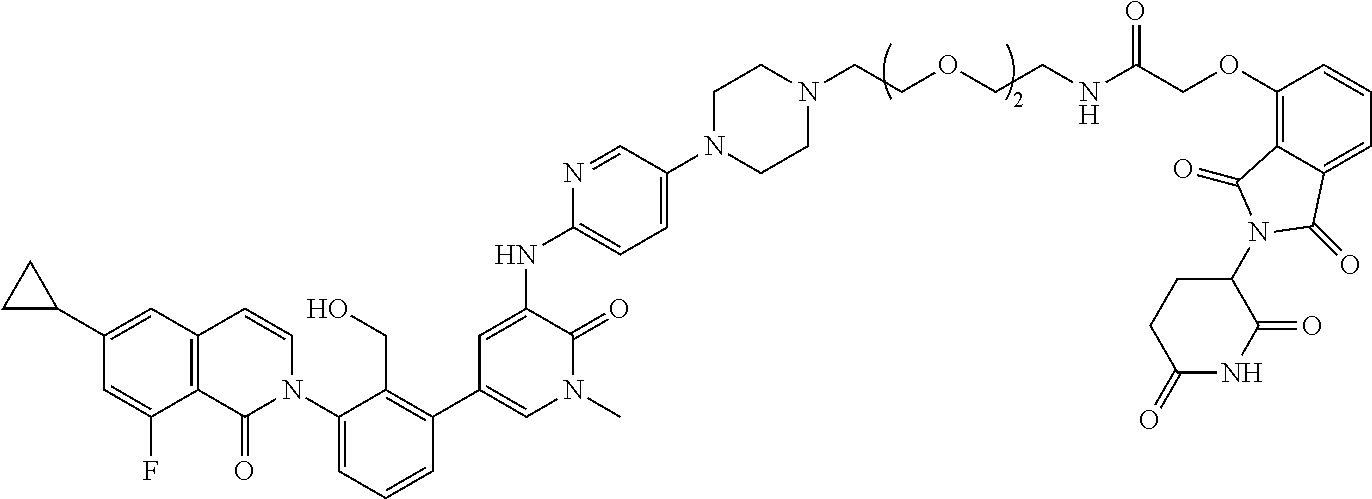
C1(C2CC2)=CC2=C(C(F)=C1)C(=O)N(C1=CC=CC(C3=CN(C)C(=O)C(NC4=CC=C(N5CCN(CCOCCNC(COC6=C7C(=CC=C6)C(=O)N(C6CCC(=O)NC6=O)C7=O)=O)CC5)C=N4)=C3)=C1CO)C=C2
